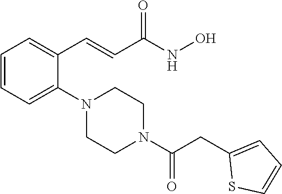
C1=CC=C(N2CCN(C(CC3=CC=CS3)=O)CC2)C(C=CC(NO)=O)=C1
